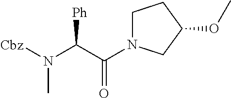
N(C([Ph])C(N1CCC(OC)C1)=O)([Cbz])C
